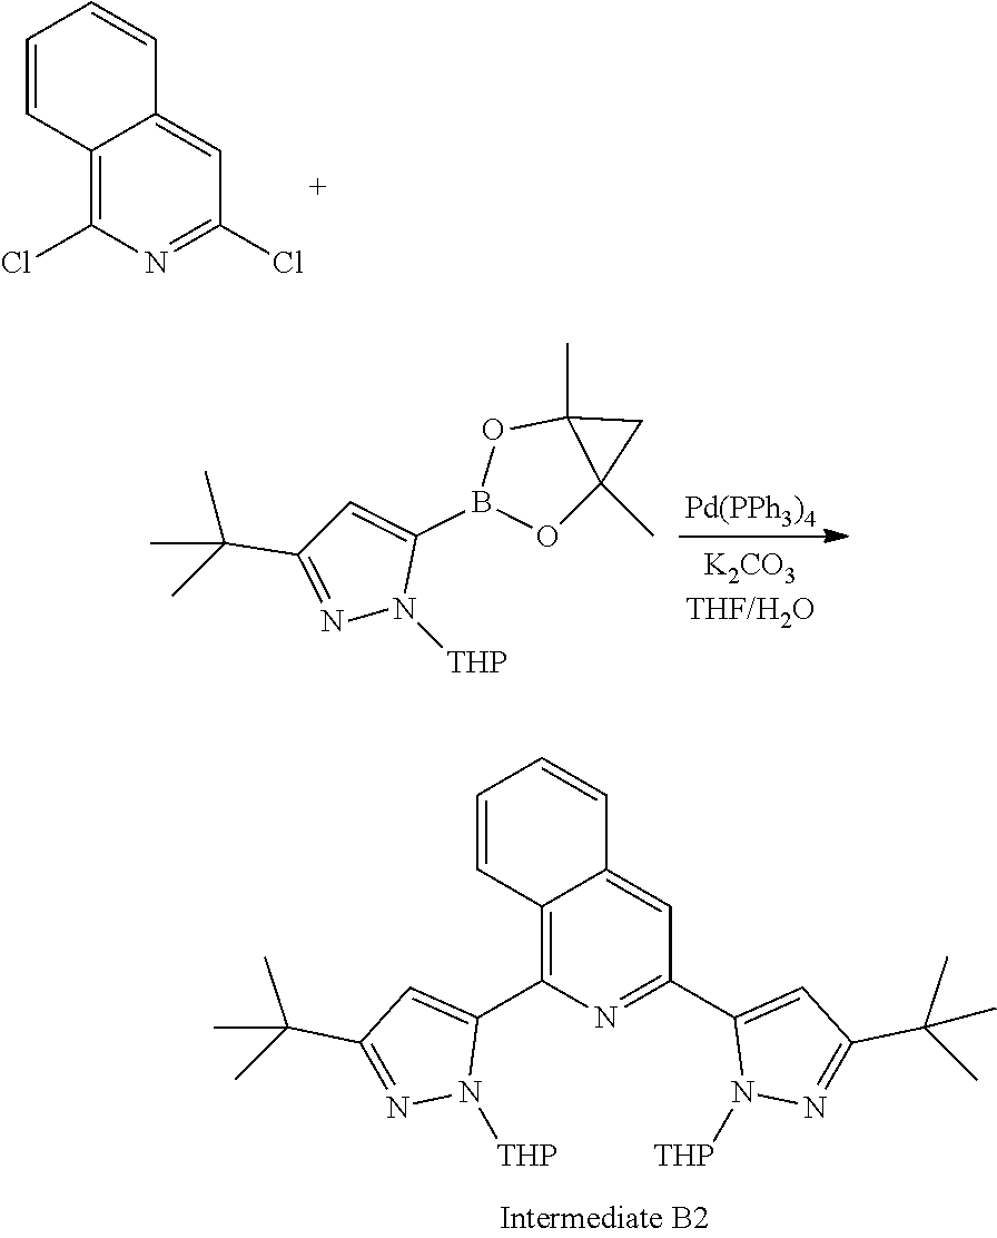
C12=C(C3=CC(C(C)(C)C)=NN3[THP])N=C(C3=CC(C(C)(C)C)=NN3[THP])C=C1C=CC=C2.C12=C(Cl)N=C(Cl)C=C1C=CC=C2.[Pd(PPh3)4].C1(C(C)(C)C)=NN([THP])C(B2OC3(C)C(C)(O2)C3)=C1
